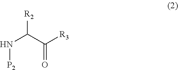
N([P2])C(C([R3])=O)[R2]
